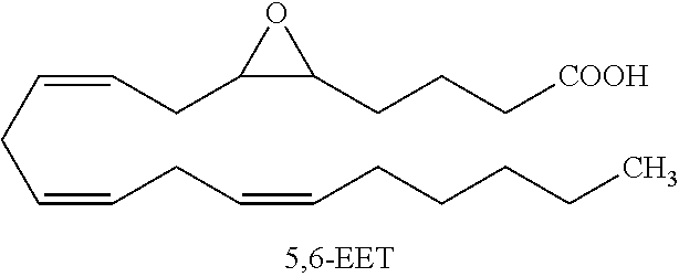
C(=CCC=CCCCCC)CC=CCC1C(CCC[COOH])O1
